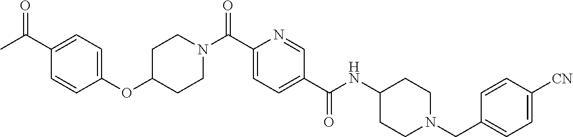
N(C(C1=CC=C(C(=O)N2CCC(OC3=CC=C(C(C)=O)C=C3)CC2)N=C1)=O)C1CCN(CC2=CC=C([CN])C=C2)CC1
